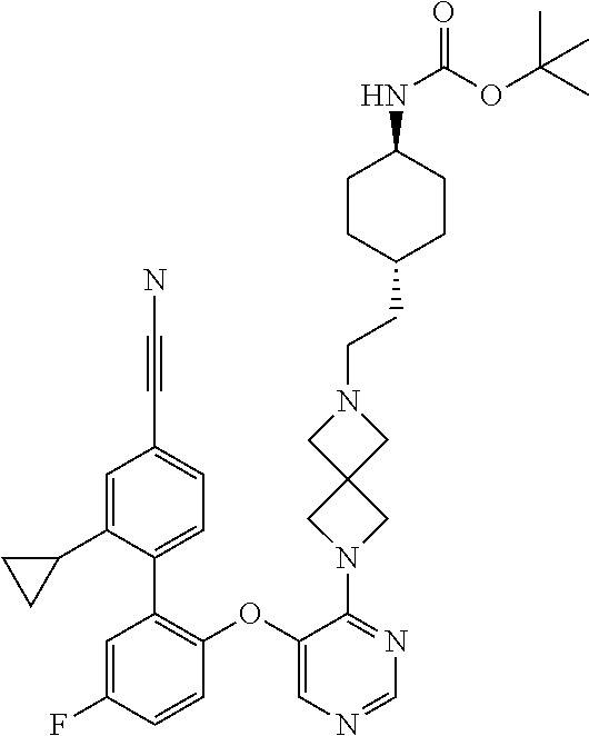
C1(OC2=C(C3=CC=C(C#CN)C=C3C3CC3)C=C(F)C=C2)=CN=CN=C1N1CC2(C1)CN(CCC1CCC(NC(OC(C)(C)C)=O)CC1)C2
